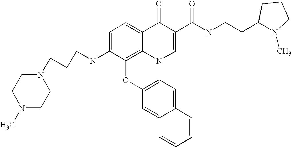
C1=C(NCCCN2CCN(C)CC2)C2=C3C(=C1)C(=O)C(C(NCCC1N(C)CCC1)=O)=CN3C1=C(O2)C=C2C(=C1)C=CC=C2
